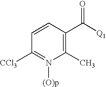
C1=CC(C([Q1])=O)=C(C)N([(O)p])=C1[CCl3]
